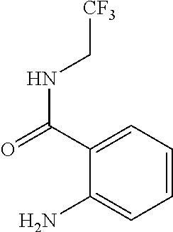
C1=CC=C(C(=O)NC[CF3])C(N)=C1
